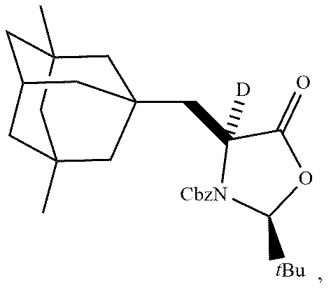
C1C2(C)CC3(C)CC1CC(CC1([D])[NCbz]C([tBu])OC1=O)(C3)C2
